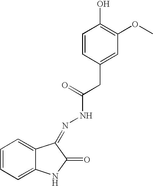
C1=CC=C2C(=C1)C(=NNC(CC1=CC(OC)=C(O)C=C1)=O)C(=O)N2
